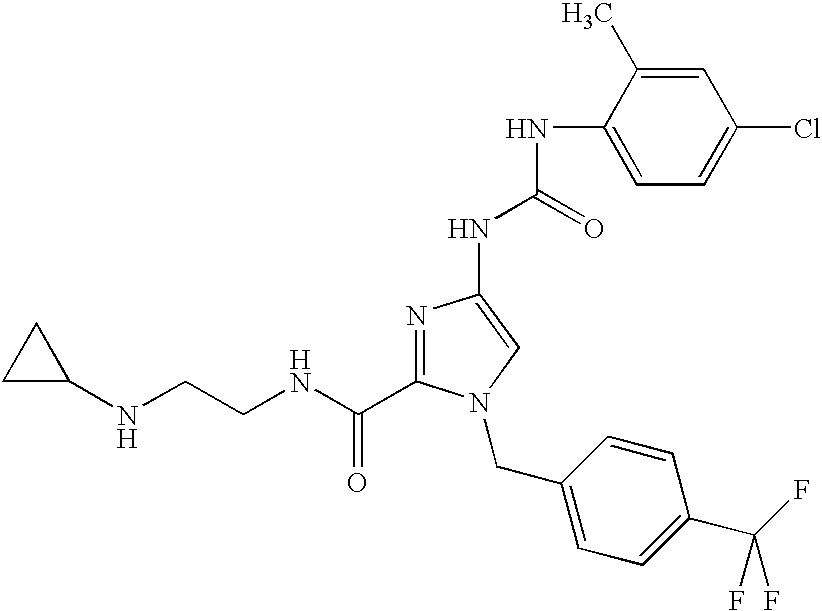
N1=C(C(NCCNC2CC2)=O)N(CC2=CC=C(C(F)(F)F)C=C2)C=C1NC(NC1=CC=C(Cl)C=C1C)=O
